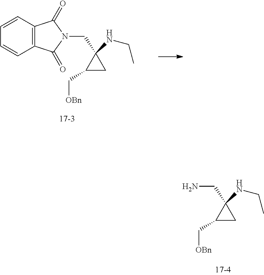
C1C(C[OBn])C1(CN1C(=O)C2=C(C1=O)C=CC=C2)NCC.C1C(C[OBn])C1(CN)NCC
